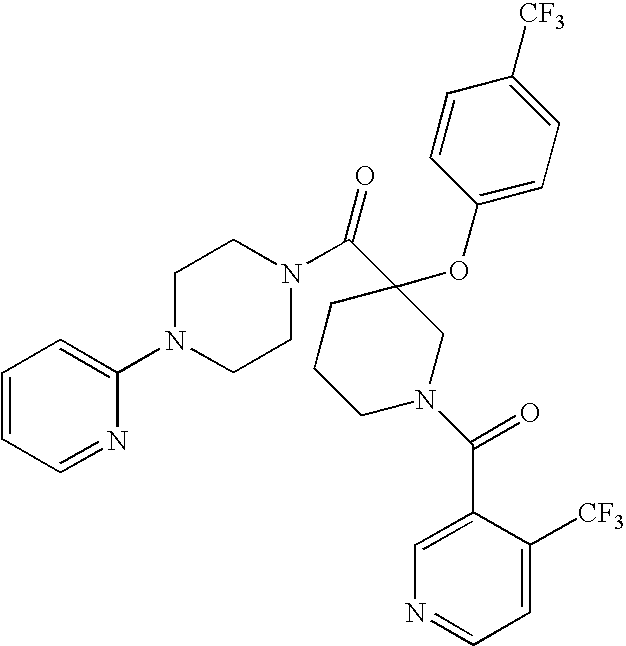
C1=CC=NC(N2CCN(C(C3(OC4=CC=C([CF3])C=C4)CCCN(C(=O)C4=CN=CC=C4[CF3])C3)=O)CC2)=C1
